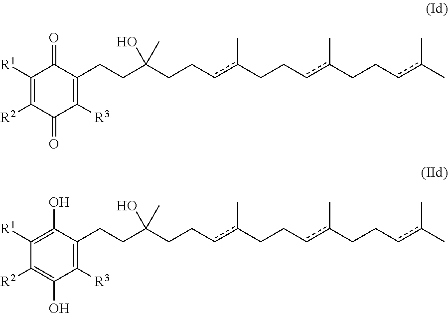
C1([R1])=C([R2])C(=O)C([R3])=C(CCC(CCcc(CCcc(CCcc(C)C)C)C)(C)O)C1=O.C1([R1])=C(O)C(CCC(CCcc(CCcc(CCcc(C)C)C)C)(C)O)=C([R3])C(O)=C1[R2]
